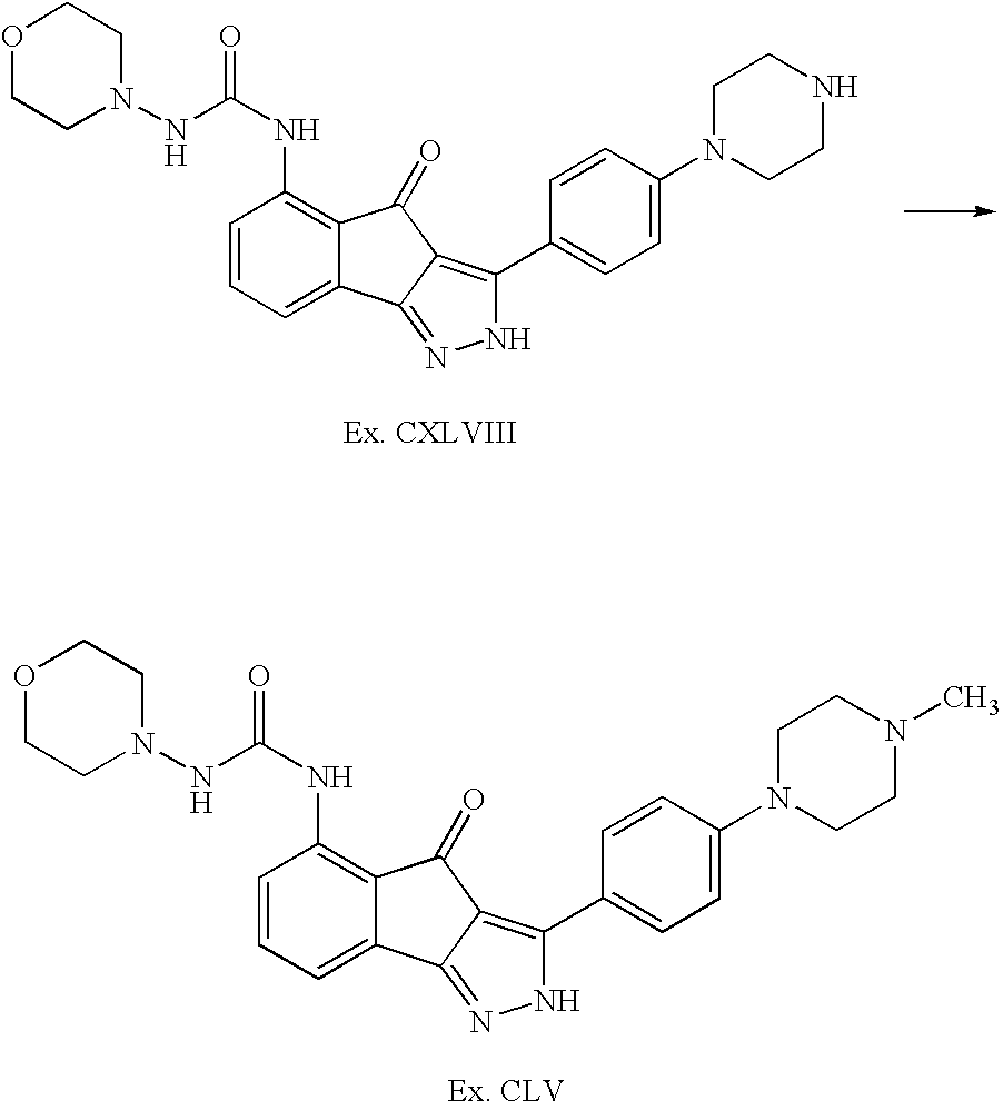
O1CCN(NC(NC2=C3C(=CC=C2)C2=NNC(C4=CC=C(N5CCNCC5)C=C4)=C2C3=O)=O)CC1.O1CCN(NC(NC2=C3C(=CC=C2)C2=NNC(C4=CC=C(N5CCN(C)CC5)C=C4)=C2C3=O)=O)CC1
